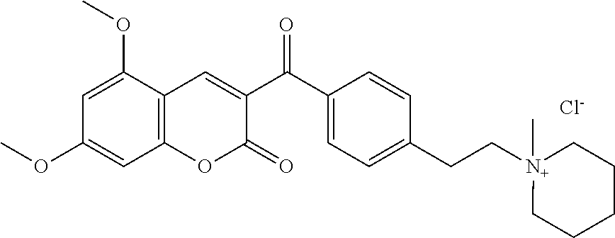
O=C(C1=CC=C(CC[N+]2(C)CCCCC2)C=C1)C1=CC2=C(C=C(OC)C=C2OC)OC1=O.[Cl-]
